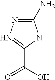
C1(N)=NN=C(C(O)=O)N1
